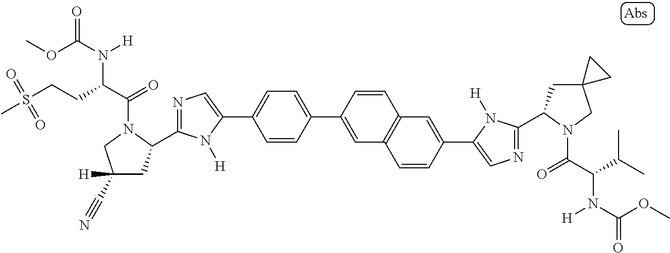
C1=CC(C2=CC=C(C3=CN=C(C4CC([H])(C#N)CN4C(C(CCS(=O)(=O)C)N(C(OC)=O)[H])=O)N3[H])C=C2)=CC2=C1C=C(C1=CN=C(C3CC4(CN3C(=O)C(N([H])C(OC)=O)C(C)C)CC4)N1[H])C=C2
